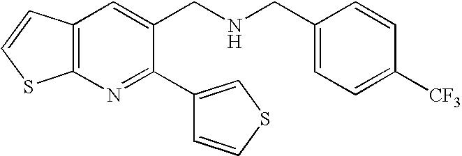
C12=C(N=C(C3=CSC=C3)C(CNCC3=CC=C([CF3])C=C3)=C1)SC=C2
